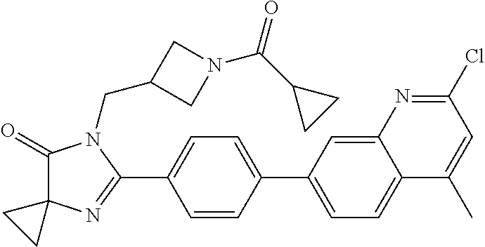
C1(=O)C2(N=C(C3=CC=C(C4=CC=C5C(=C4)N=C(Cl)C=C5C)C=C3)N1CC1CN(C(C3CC3)=O)C1)CC2
